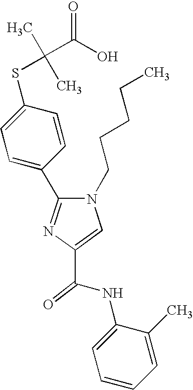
C1(NC(C2=CN(CCCCC)C(C3=CC=C(SC(C)(C)C(O)=O)C=C3)=N2)=O)=CC=CC=C1C
